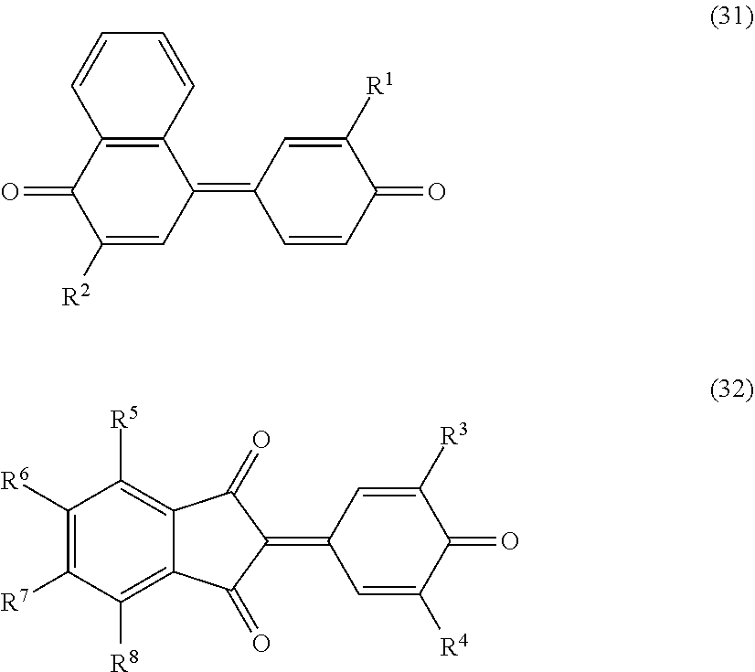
C1([R2])=CC(=C2C=CC(=O)C([R1])=C2)C2=C(C1=O)C=CC=C2.C1(=C2C=C([R4])C(=O)C([R3])=C2)C(=O)C2=C([R5])C([R6])=C([R7])C([R8])=C2C1=O
